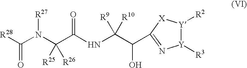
[R28]C(N(C(C(NC([R9])([R10])C(O)C1=N[Y]([R3])[Y]([R2])[X]1)=O)([R25])[R26])[R27])=O
